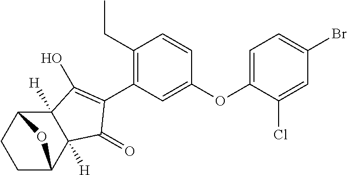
C1C2C3([H])C([H])(C(C1)O2)C(O)=C(C1=C(CC)C=CC(OC2=CC=C(Br)C=C2Cl)=C1)C3=O
